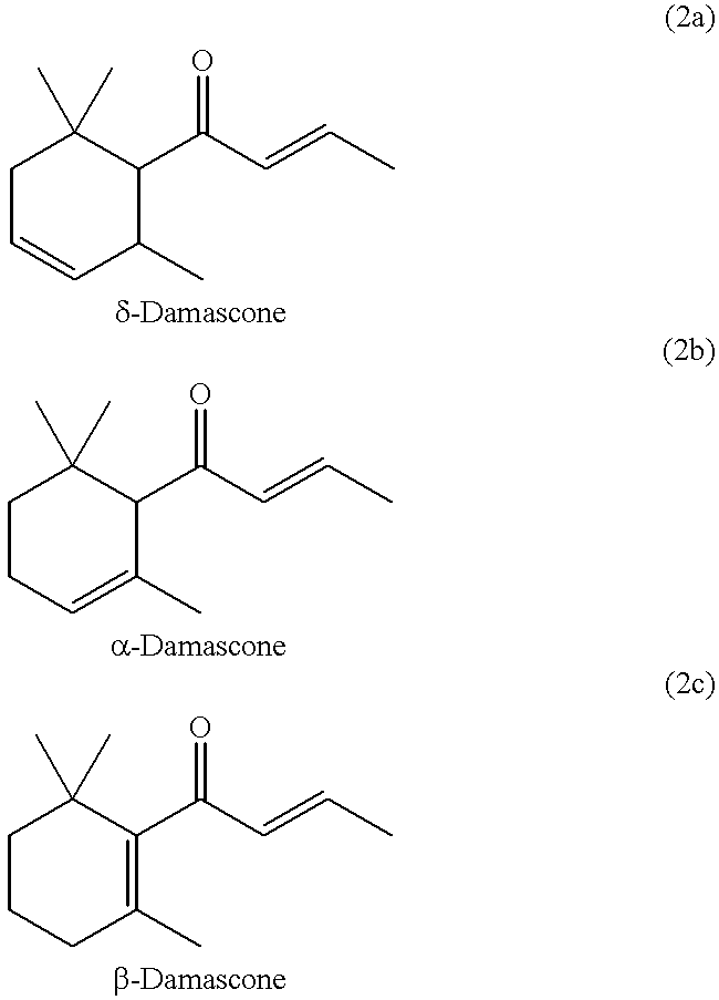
C1C=CC(C)C(C(C=CC)=O)C1(C)C.C1CC=C(C)C(C(C=CC)=O)C1(C)C.C1CCC(C)=C(C(C=CC)=O)C1(C)C
